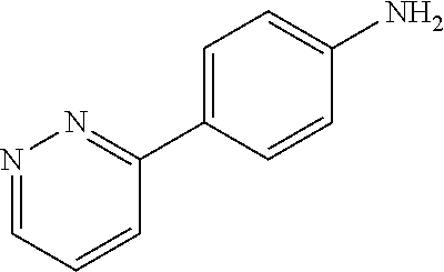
N1=CC=CC(C2=CC=C(N)C=C2)=N1
